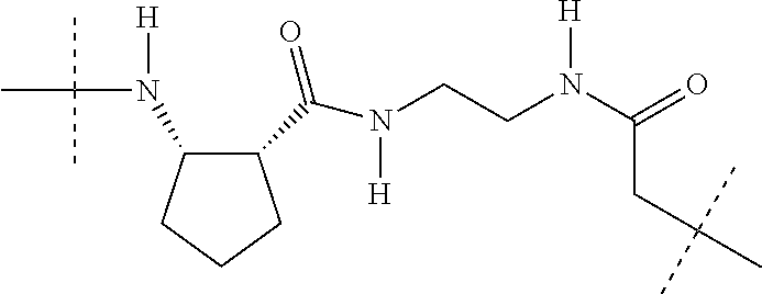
C1(C(N([H])CCN(C(=O)CC(C)(C)C)[H])=O)C(N(C(C)(C)C)[H])CCC1
